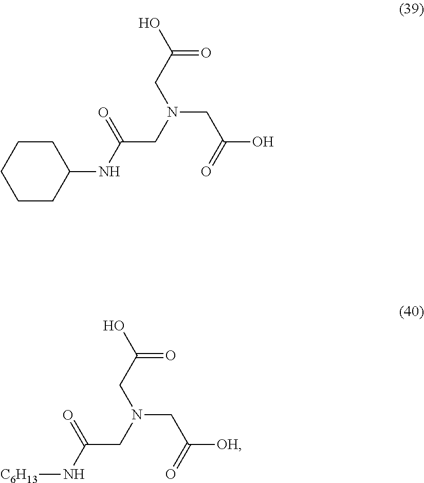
C1CC(NC(CN(CC(O)=O)CC(O)=O)=O)CCC1.[C6H13]NC(CN(CC([OH])=O)CC(O)=O)=O
